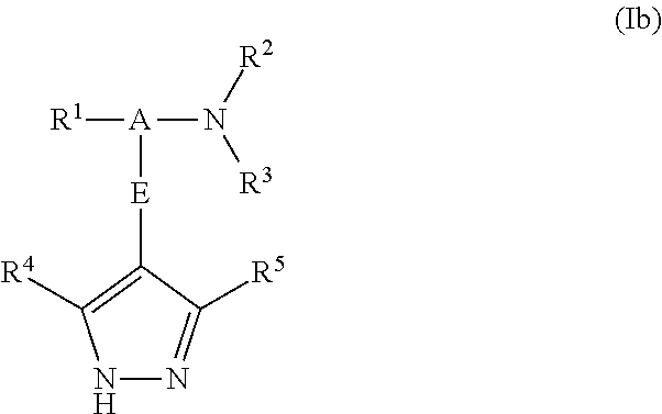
[E](C1=C([R4])NN=C1[R5])[A](N([R2])[R3])[R1]
